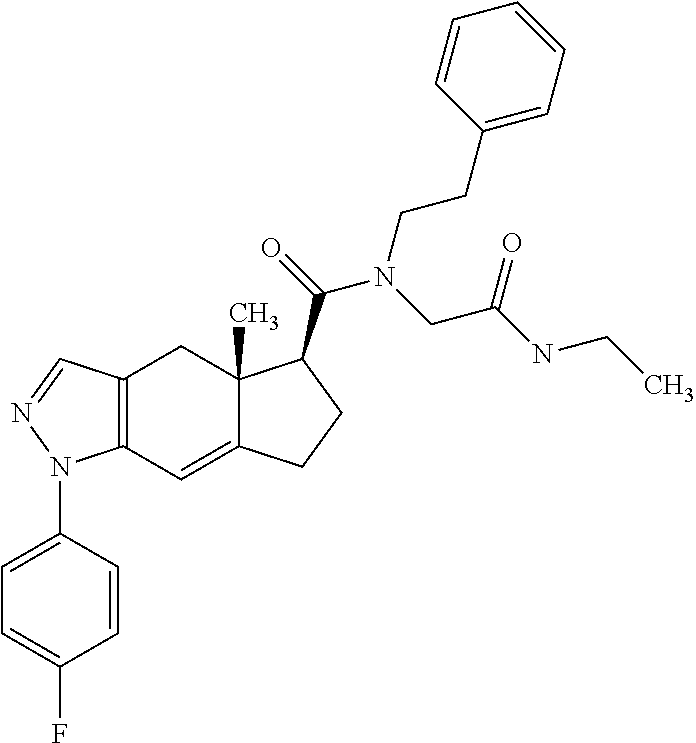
C12=C(C=C3C(C)(C1)C(C(=O)N(CC(NCC)=O)CCC1=CC=CC=C1)CC3)N(C1=CC=C(F)C=C1)N=C2
